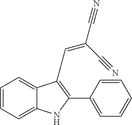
C1=CC=C2C(=C1)C(C=C(C#N)C#N)=C(C1=CC=CC=C1)N2
